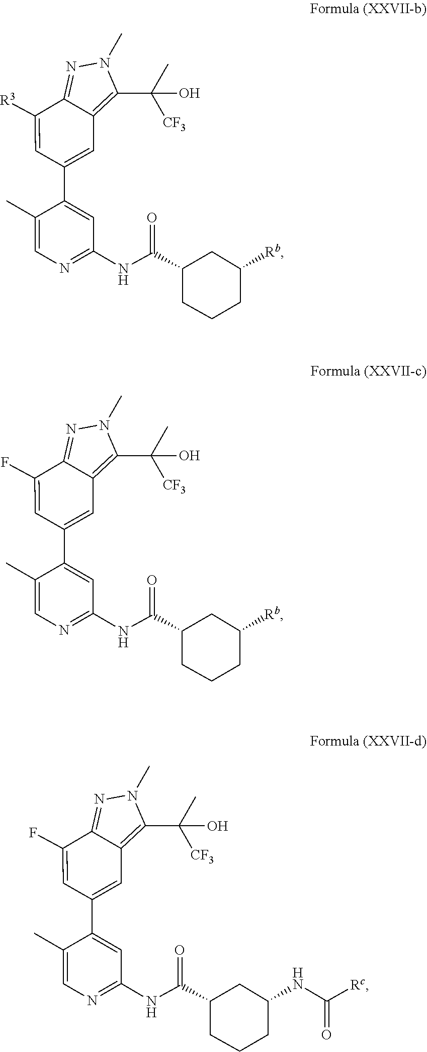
N1=C2C([R3])=CC(C3=CC(NC(=O)C4CCCC([Rb])C4)=NC=C3C)=CC2=C(C(C)([CF3])O)N1C.N1=C2C(F)=CC(C3=CC(NC(=O)C4CCCC([Rb])C4)=NC=C3C)=CC2=C(C(C)([CF3])O)N1C.N1=C2C(F)=CC(C3=CC(NC(=O)C4CCCC(NC([Rc])=O)C4)=NC=C3C)=CC2=C(C(C)([CF3])O)N1C
